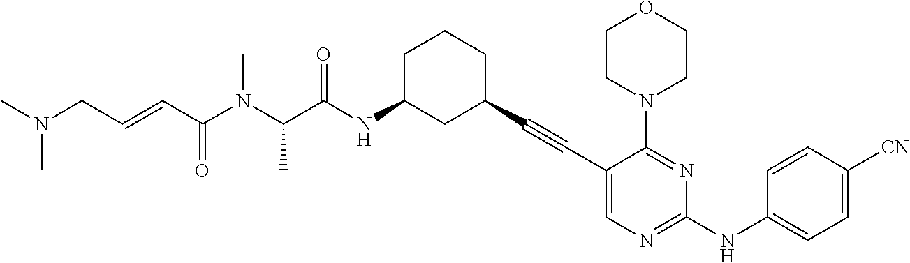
C(N(C(C(NC1CC(C#CC2=CN=C(NC3=CC=C([CN])C=C3)N=C2N2CCOCC2)CCC1)=O)C)C)(=O)C=CCN(C)C
